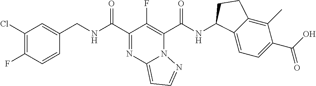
C(NC(C1=NC2=CC=NN2C(C(NC2C3=CC=C(C(O)=O)C(C)=C3CC2)=O)=C1F)=O)C1=CC(Cl)=C(F)C=C1
